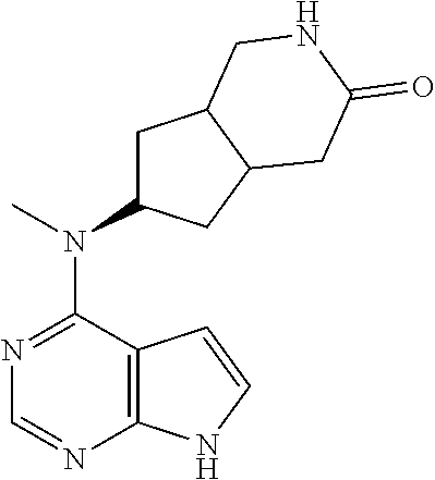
N1=C(N(C2CC3C(C2)CC(=O)NC3)C)C2=C(N=C1)NC=C2
